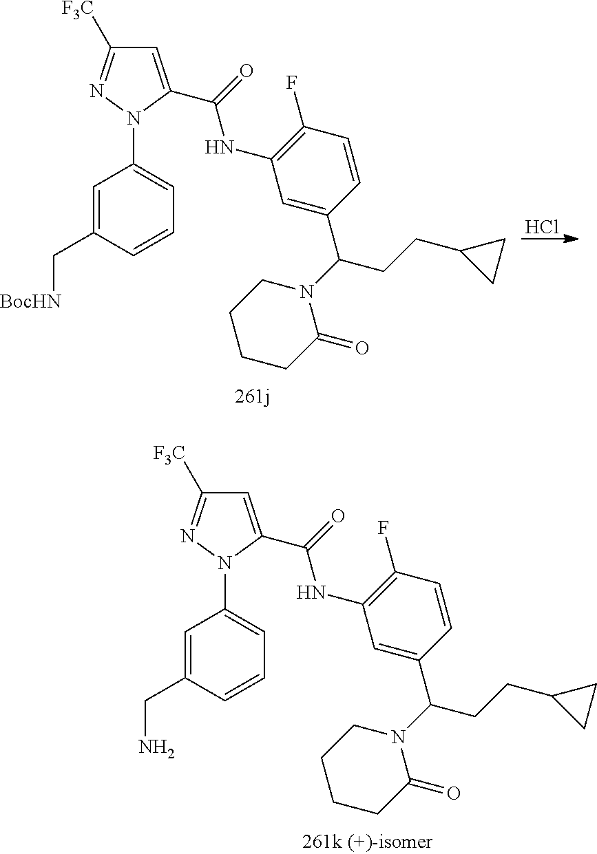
C1(F)=C(NC(=O)C2=CC([F3C])=NN2C2=CC=CC(CN)=C2)C=C(C(CCC2CC2)N2CCCCC2=O)C=C1.C1(F)=C(NC(=O)C2=CC([F3C])=NN2C2=CC=CC(C[BocHN])=C2)C=C(C(CCC2CC2)N2CCCCC2=O)C=C1.Cl
